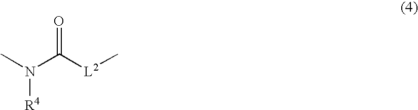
O=C([L2]C)N(C)[R4]
